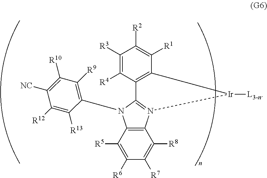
C12=C(C([R5])=C([R6])C([R7])=C1[R8])N(C1=C([R9])C([R10])=C([NC])C([R12])=C1[R13])C1=N2[Ir]([L3-n])C2=C1C([R4])=C([R3])C([R2])=C2[R1]
